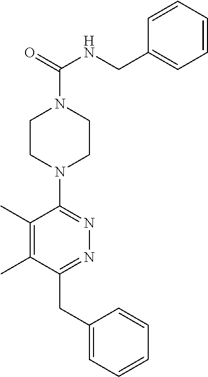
C1CN(C2=NN=C(CC3=CC=CC=C3)C(C)=C2C)CCN1C(=O)NCC1=CC=CC=C1
